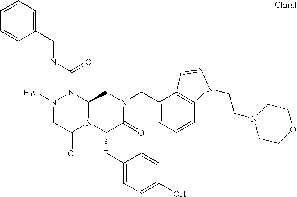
N1(C(NCC2=CC=CC=C2)=O)N(C)CC(=O)N2C1CN(CC1=CC=CC3=C1C=NN3CCN1CCOCC1)C(=O)C2CC1=CC=C(O)C=C1
